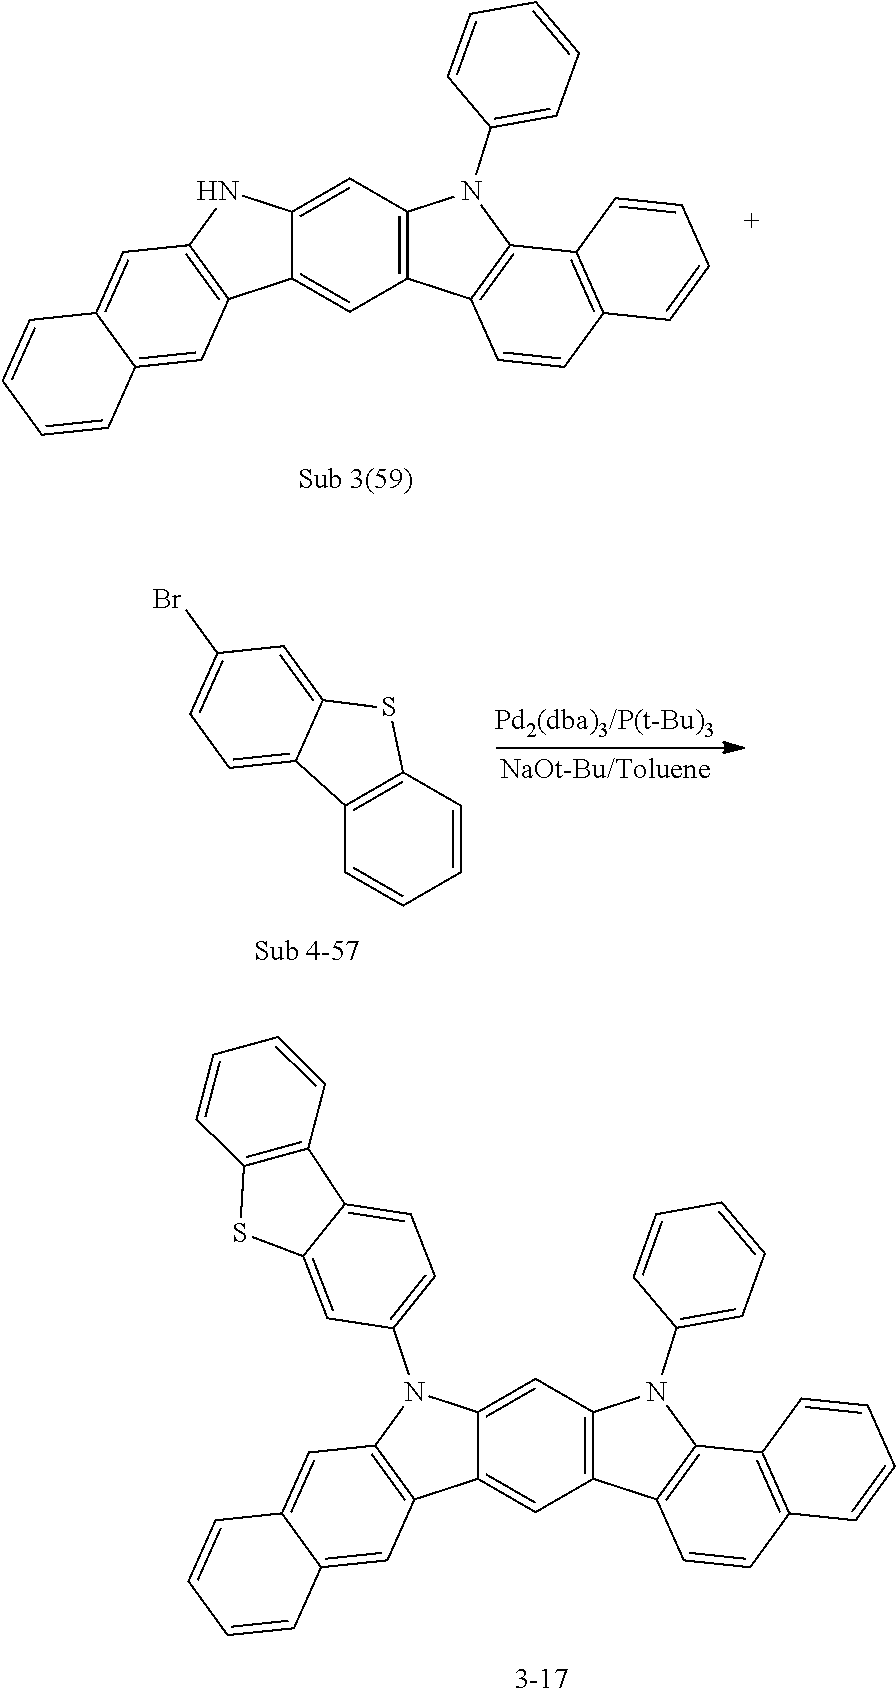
C1=CC=C(N2C3=C(C4=C2C2=C(C=CC=C2)C=C4)C=C2C4=C(C=C5C(=C4)C=CC=C5)NC2=C3)C=C1.C1(Br)=CC=C2C(=C1)SC1=C2C=CC=C1.C1=CC=C(N2C3=C(C4=C2C2=C(C=CC=C2)C=C4)C=C2C4=C(C=C5C(=C4)C=CC=C5)N(C4=CC=C5C(=C4)SC4=C5C=CC=C4)C2=C3)C=C1
